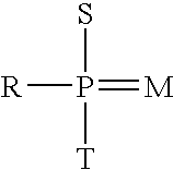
[R]P(S)([T])=[M]
